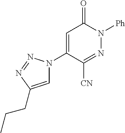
C1=C(N2C=C(CCC)N=N2)C([CN])=NN([Ph])C1=O
